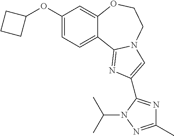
C1(OC2CCC2)=CC=C2C(=C1)OCCN1C2=NC(C2=NC(C)=NN2C(C)C)=C1
